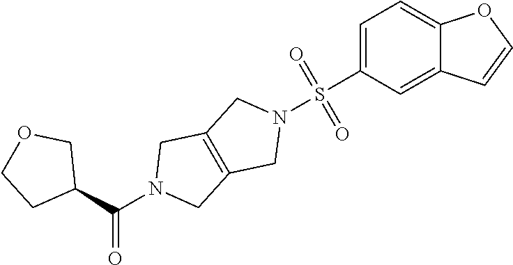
C1(C(N2CC3=C(C2)CN(S(C2=CC=C4C(=C2)C=CO4)(=O)=O)C3)=O)COCC1
